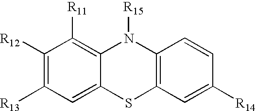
C1([R12])=C([R13])C=C2C(=C1[R11])N([R15])C1=C(S2)C=C([R14])C=C1
